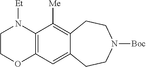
C12=C(C([Me])=C3C(=C1)CCN([Boc])CC3)N([Et])CCO2
